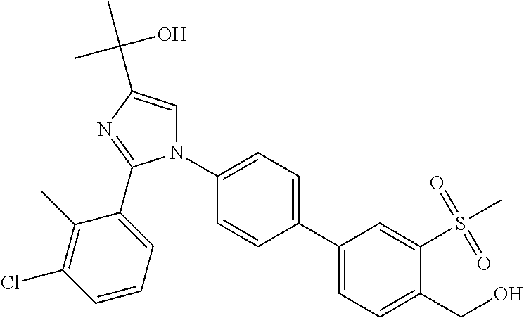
C1(C2=CC=C(CO)C(S(C)(=O)=O)=C2)=CC=C(N2C=C(C(O)(C)C)N=C2C2=CC=CC(Cl)=C2C)C=C1
